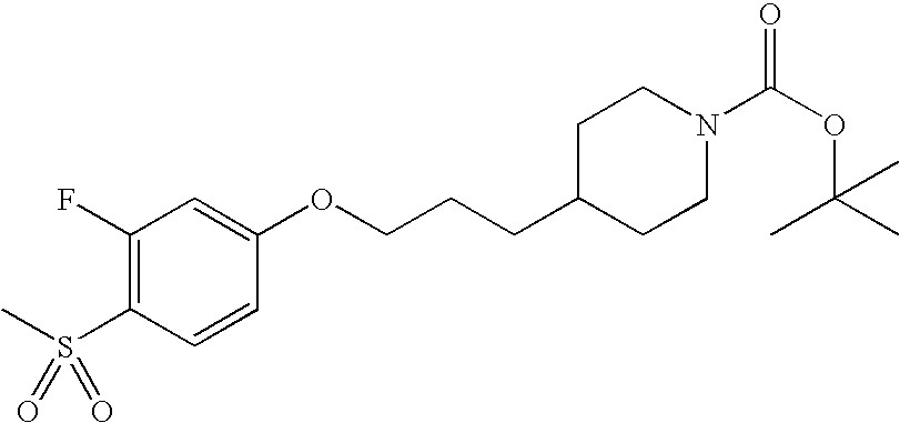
C1(F)=C(S(C)(=O)=O)C=CC(OCCCC2CCN(C(OC(C)(C)C)=O)CC2)=C1
